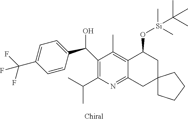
C1(C(C2=CC=C(C(F)(F)F)C=C2)O)=C(C(C)C)N=C2C(=C1C)C(O[Si](C)(C)C(C)(C)C)CC1(C2)CCCC1
